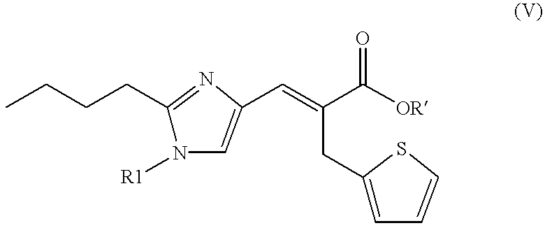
CCCCC1=NC(C=C(CC2=CC=CS2)C([OR])=O)=CN1[R1]
